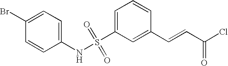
C1(Br)=CC=C(NS(C2=CC=CC(C=CC(Cl)=O)=C2)(=O)=O)C=C1
